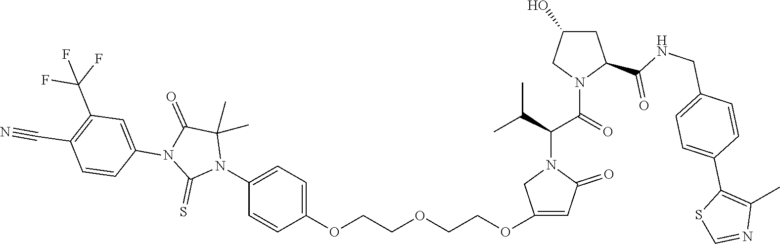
C1(OCCOCCOC2=CC=C(N3C(C)(C)C(=O)N(C4=CC(C(F)(F)F)=C(C#N)C=C4)C3=S)C=C2)=CC(=O)N(C(C(N2C(C(=O)NCC3=CC=C(C4=C(C)N=CS4)C=C3)CC(O)C2)=O)C(C)C)C1
